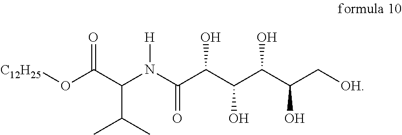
[C12H25]OC(C(N(C(C(C(C(C(C[OH])O)O)O)O)=O)[H])C(C)C)=O
